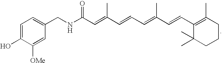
C1=C(O)C([OMe])=CC(CNC(C=C(C=CC=C(C=CC2=C(C)CCCC2(C)C)C)C)=O)=C1
